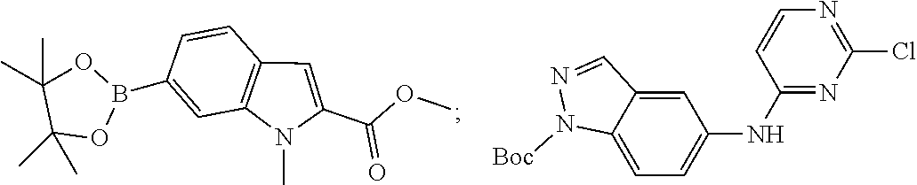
N1(C)C2=C(C=CC(B3OC(C)(C)C(C)(C)O3)=C2)C=C1C(=O)OC.C1(Cl)=NC=CC(NC2=CC=C3C(=C2)C=NN3[Boc])=N1
